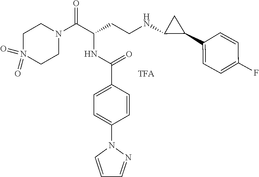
C1N(=O)(=O)CCN(C(C(CCNC2C(C3=CC=C(F)C=C3)C2)NC(C2=CC=C(N3C=CC=N3)C=C2)=O)=O)C1
